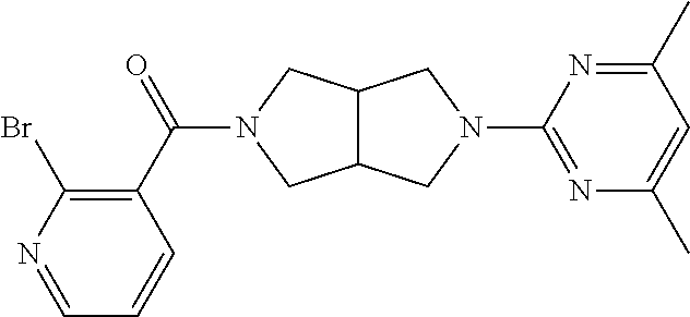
C12C(CN(C(C3=C(Br)N=CC=C3)=O)C1)CN(C1=NC(C)=CC(C)=N1)C2
